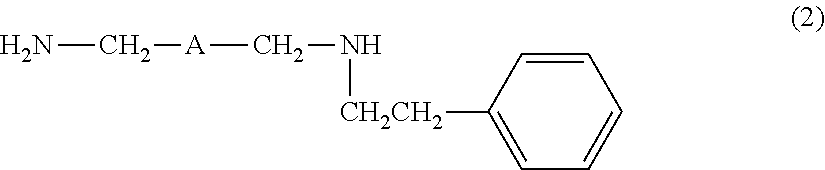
NC[A]CN[CH2CH2]C1=CC=CC=C1
